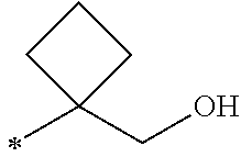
C1(C)(CO)CCC1
